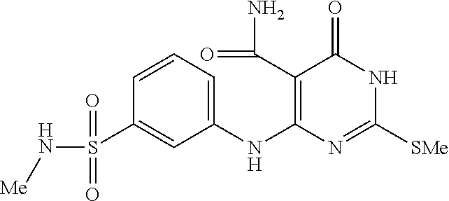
C1=CC=C(NC2=C(C(=O)N)C(=O)NC([SMe])=N2)C=C1S(N[Me])(=O)=O
